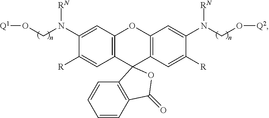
C12=C(C=C([R])C(N(CO[Q1])[RN])=C1)C1(C3=C(O2)C=C(N(CO[Q2])[RN])C([R])=C3)C2=C(C=CC=C2)C(=O)O1
